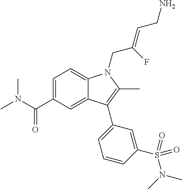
C1=C(C(N(C)C)=O)C=C2C(=C1)N(CC(=CCN)F)C(C)=C2C1=CC=CC(S(N(C)C)(=O)=O)=C1
